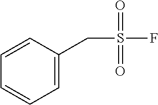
C1=CC(CS(F)(=O)=O)=CC=C1
